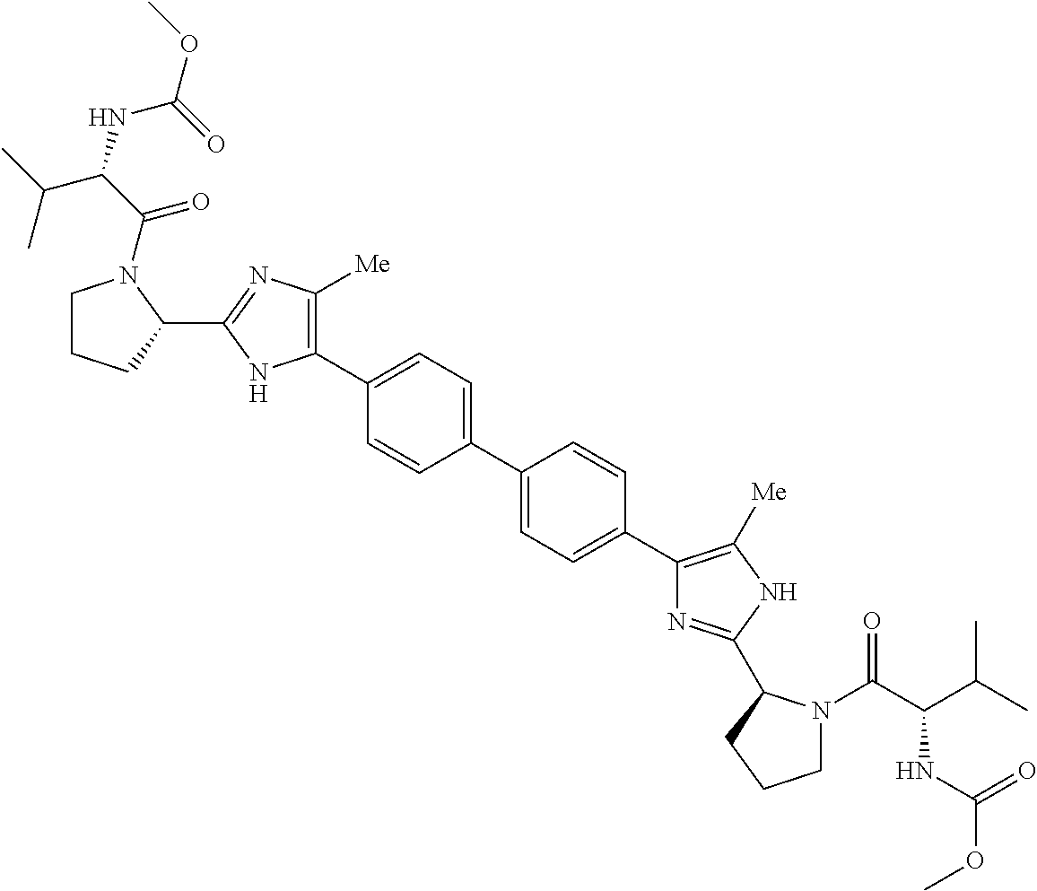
C1=C(C2=CC=C(C3=C([Me])NC(C4N(C(=O)C(NC(OC)=O)C(C)C)CCC4)=N3)C=C2)C=CC(C2=C([Me])N=C(C3N(C(=O)C(C(C)C)NC(OC)=O)CCC3)N2)=C1
